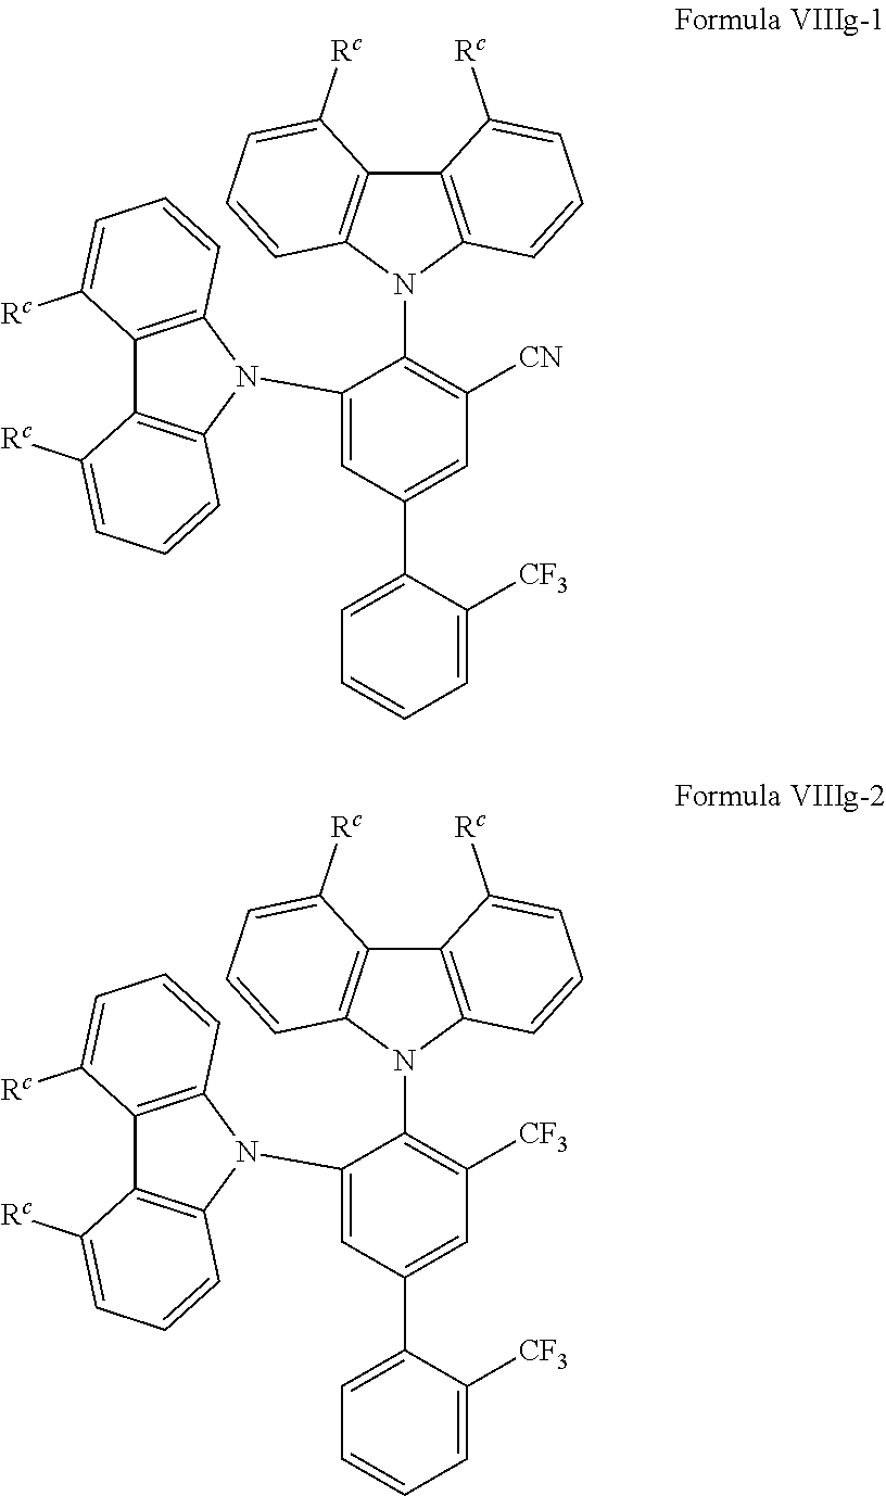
C1(N2C3=C(C4=C2C=CC=C4[Rc])C([Rc])=CC=C3)=CC(C2=CC=CC=C2[CF3])=CC([CN])=C1N1C2=C(C3=C1C=CC=C3[Rc])C([Rc])=CC=C2.C1(N2C3=C(C4=C2C=CC=C4[Rc])C([Rc])=CC=C3)=CC(C2=CC=CC=C2[CF3])=CC([CF3])=C1N1C2=C(C3=C1C=CC=C3[Rc])C([Rc])=CC=C2
